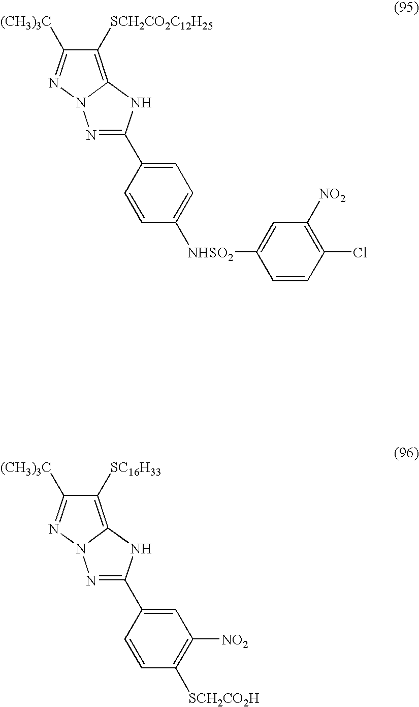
C1([SCH2CO2C12H25])=C2N(N=C1[(CH3)3C])N=C(C1=CC=C([NHSO2]C3=CC([NO2])=C(Cl)C=C3)C=C1)N2.C1([SC16H33])=C2N(N=C1[(CH3)3C])N=C(C1=CC([NO2])=C([SCH2CO2H])C=C1)N2
